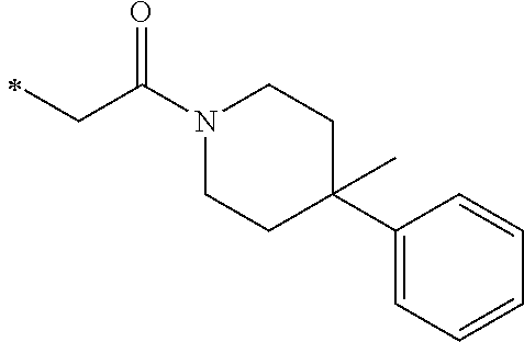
C(C(N1CCC(C2=CC=CC=C2)(C)CC1)=O)C
